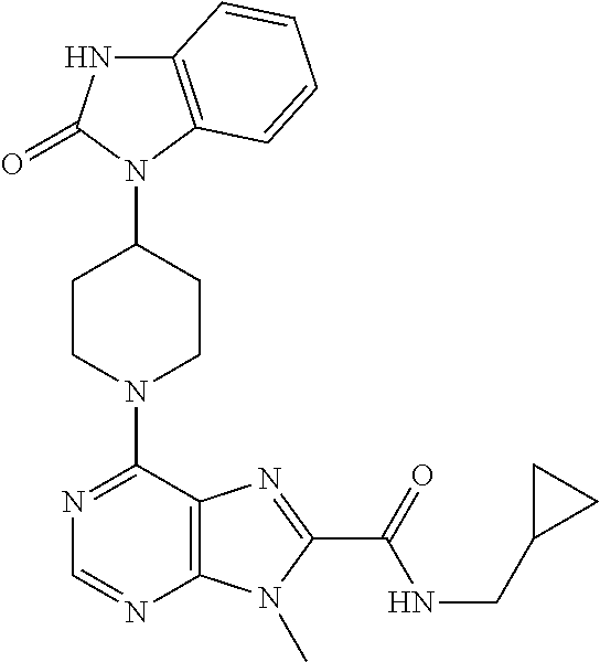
C12=C(N(C3CCN(C4=NC=NC5=C4N=C(C(=O)NCC4CC4)N5C)CC3)C(=O)N1)C=CC=C2
